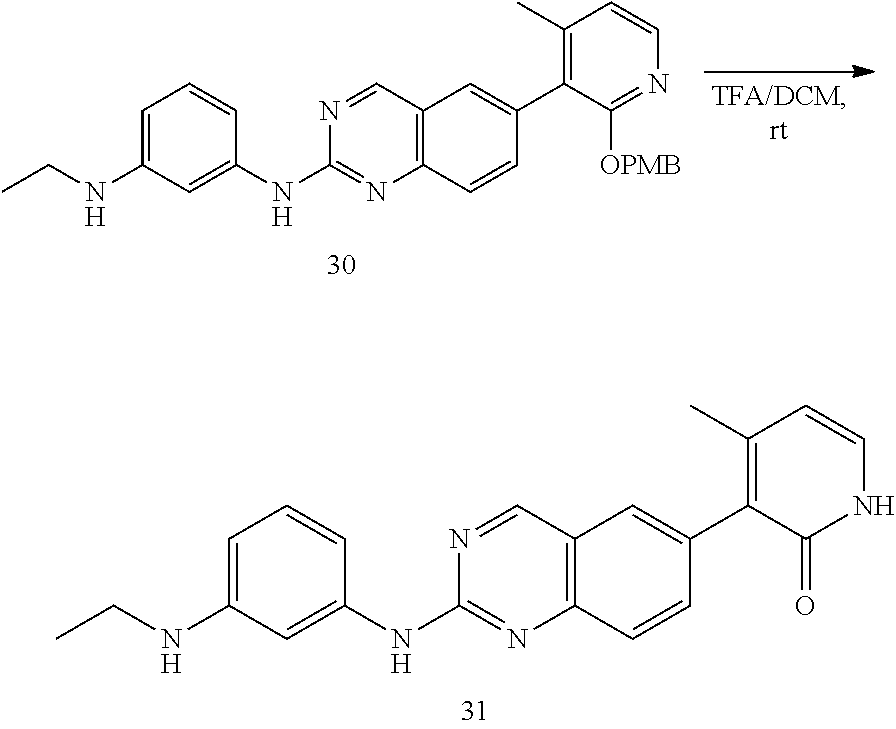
N1=CC2=C(N=C1NC1=CC(NCC)=CC=C1)C=CC(C1=C(C)C=CNC1=O)=C2.N1=CC2=C(N=C1NC1=CC(NCC)=CC=C1)C=CC(C1=C(C)C=CN=C1[OPMB])=C2
